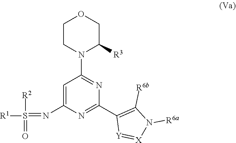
N(C1=CC(N2CCOCC2[R3])=NC(C2=C([R6b])N([R6a])[X]=[Y]2)=N1)=S([R1])([R2])=O
